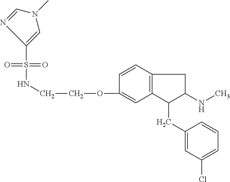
C1(OCCNS(=O)(=O)C2=CN(C)C=N2)=CC2=C(C=C1)CC(NC)C2CC1=CC(Cl)=CC=C1
